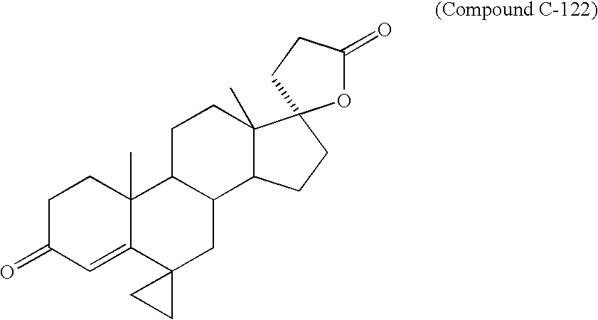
C1C(=O)C=C2C(C)(C1)C1C(CC23CC3)C2C(C)(CC1)C1(CC2)OC(=O)CC1
